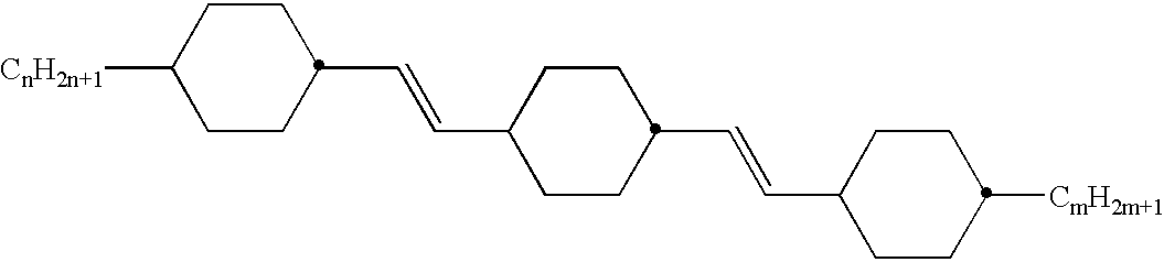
C1(C=CC2CCC(C=CC3CCC([CmH2m+1])CC3)CC2)CCC([CnH2n+1])CC1
